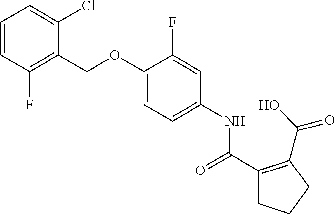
C1=CC(F)=C(COC2=CC=C(NC(C3=C(C(O)=O)CCC3)=O)C=C2F)C(Cl)=C1
